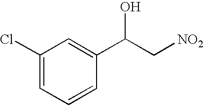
C1(Cl)=CC=CC(C(C[NO2])O)=C1
